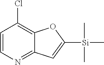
C1=CN=C2C(=C1Cl)OC([Si](C)(C)C)=C2
